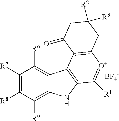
C1([R7])=C([R8])C([R9])=C2C(=C1[R6])C1=C(N2)C([R1])=[O+]C2=C1C(=O)CC([R2])([R3])C2.[BF4-]
